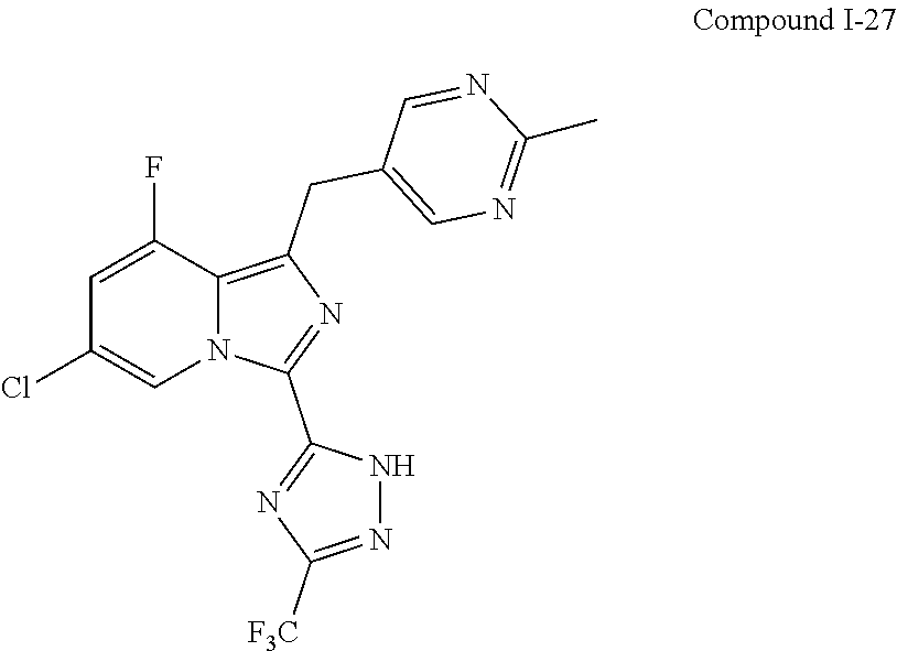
C1=C(F)C2=C(CC3=CN=C(C)N=C3)N=C(C3=NC([F3C])=NN3)N2C=C1Cl
